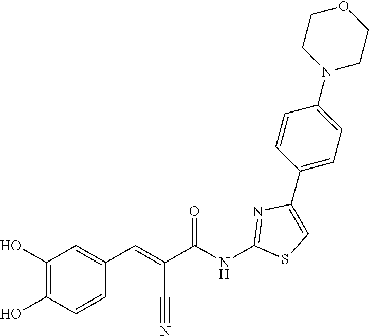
C1(C2=CC=C(N3CCOCC3)C=C2)=CSC(NC(C(C#N)=CC2=CC(O)=C(O)C=C2)=O)=N1
